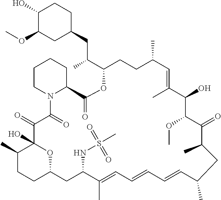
C1(C)CCC2OC1(O)C(=O)C(=O)N1C(CCCC1)C(=O)OC(C(CC1CCC(O)C(OC)C1)C)CCC(C)C=C(C)C(O)C(OC)C(=O)C(C)CC(C)C=CC=CC=C(C)C(NS(C)(=O)=O)C2
